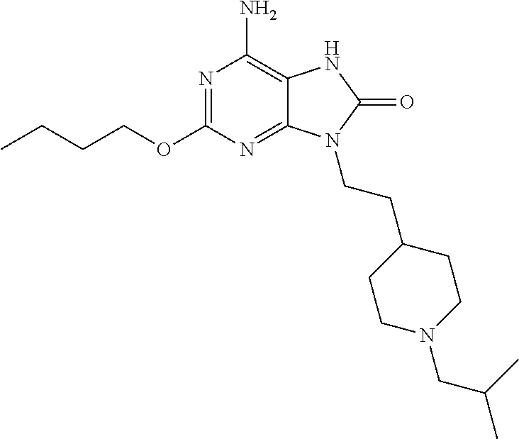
N1=C(OCCCC)N=C2C(=C1N)NC(=O)N2CCC1CCN(CC(C)C)CC1
